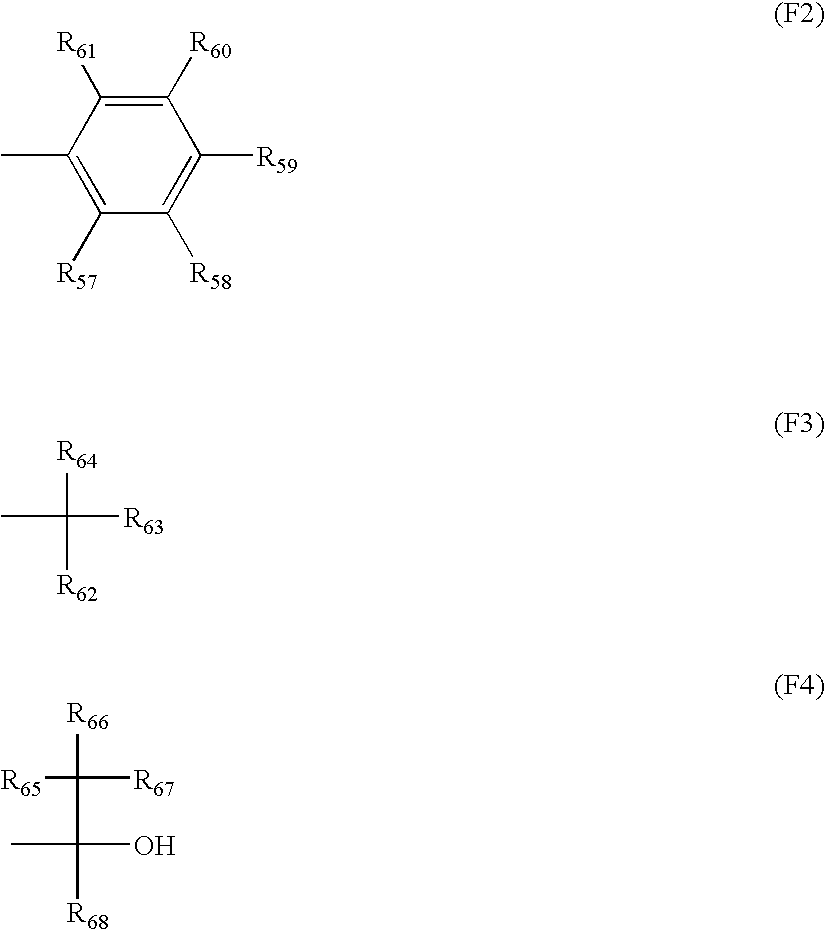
C1([R60])=C([R61])C(C)=C([R57])C([R58])=C1[R59].CC([R63])([R64])[R62].[R66]C([R67])([R65])C([R68])(C)O
